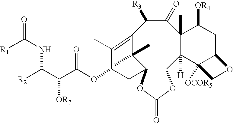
C12=C(C)C(OC(C(C(NC([R1])=O)[R2])[OR7])=O)CC3(C1(C)C)C(C1([H])C(C)(C(=O)C2[R3])C([OR4])CC2C1([OCOR5])CO2)OC(=O)O3
